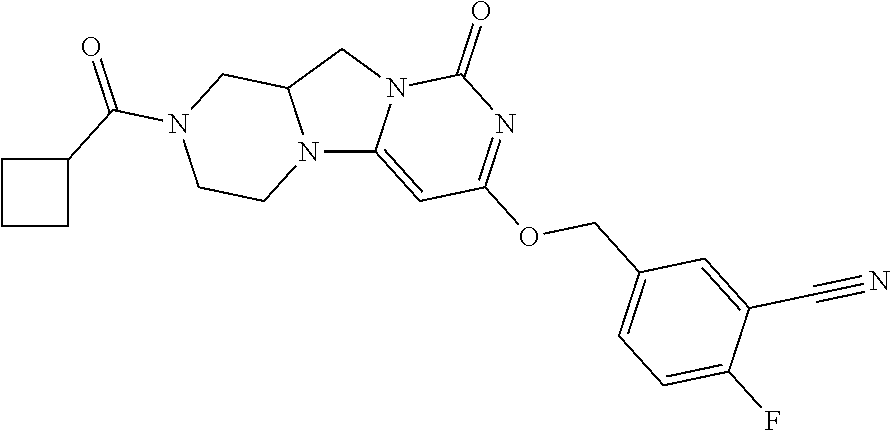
N12C3=CC(OCC4=CC=C(F)C(C#N)=C4)=NC(=O)N3CC1CN(C(C1CCC1)=O)CC2
